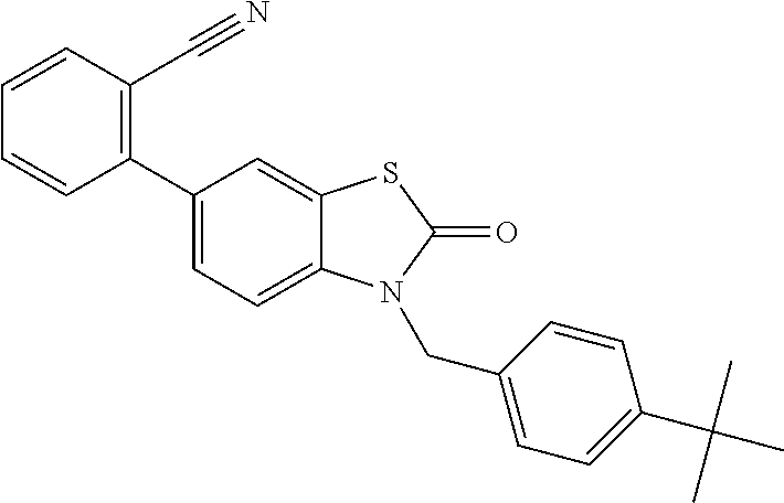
C1(C2=CC=C3C(=C2)SC(=O)N3CC2=CC=C(C(C)(C)C)C=C2)=C(C#N)C=CC=C1
